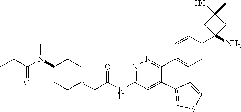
C1=CC(C2(N)CC(C)(O)C2)=CC=C1C1=NN=C(NC(CC2CCC(N(C(CC)=O)C)CC2)=O)C=C1C1=CSC=C1
